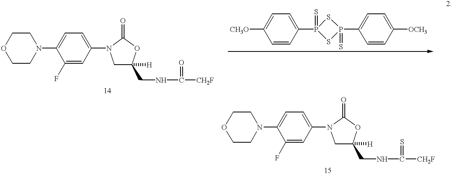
C1CN(C2=CC=C(N3CC([H])(CNC([CH2F])=O)OC3=O)C=C2F)CCO1.[CH3O]C1=CC=C(P2(=S)SP(C3=CC=C([OCH3])C=C3)(=S)S2)C=C1.C1CN(C2=CC=C(N3CC([H])(CNC(=S)[CH2F])OC3=O)C=C2F)CCO1
